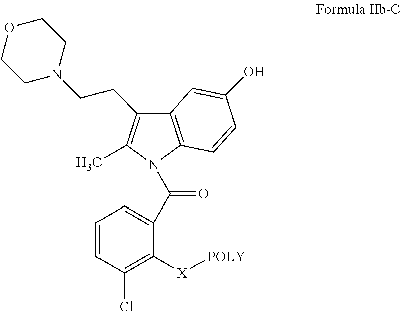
C1=CC(Cl)=C([X][POLY])C(C(N2C(C)=C(CCN3CCOCC3)C3=C2C=CC(O)=C3)=O)=C1
